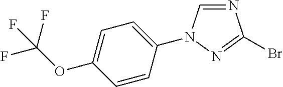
N1=CN(C2=CC=C(OC(F)(F)F)C=C2)N=C1Br
